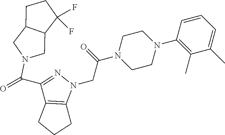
N1(CC(N2CCN(C3=C(C)C(C)=CC=C3)CC2)=O)N=C(C(=O)N2CC3C(C2)CCC3(F)F)C2=C1CCC2
